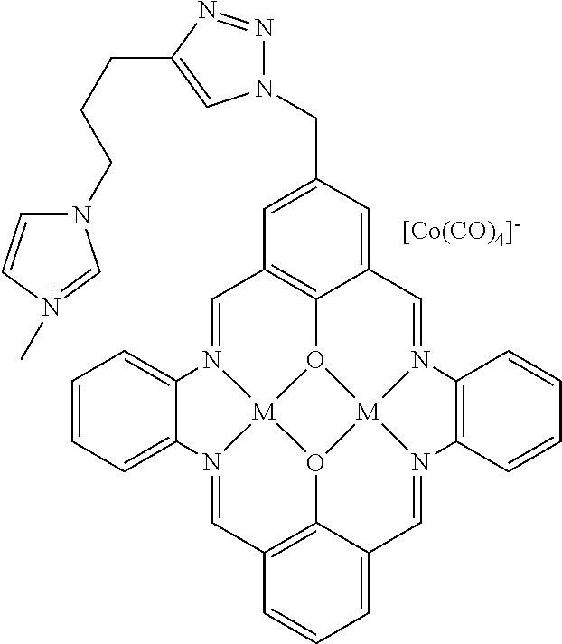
C1=N2[M]34O5C6=C1C=C(CN1N=NC(CCCN7C=CN(C)=C7)=C1)C=C6C=N1[M]56O3C3=C(C=N4C4=CC=CC=C24)C=CC=C3C=N6C2=C1C=CC=C2.[[Co(CO)4]-]
